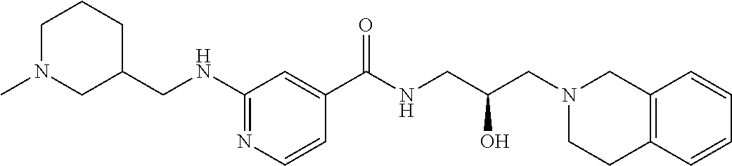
C1(NCC2CCCN(C)C2)=NC=CC(C(NCC(CN2CCC3=C(C2)C=CC=C3)O)=O)=C1
